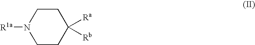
C1CC([Rb])([Ra])CCN1[R1a]
